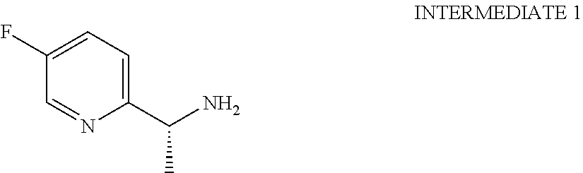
C1(C(N)C)=CC=C(F)C=N1
